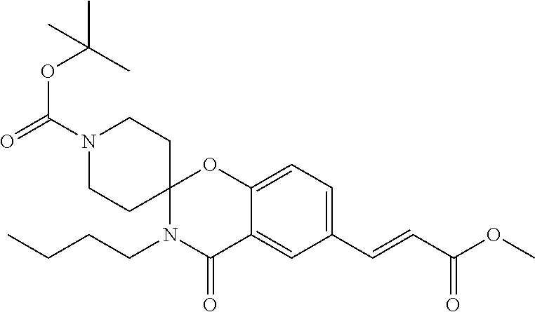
C12=CC=C(C=CC(OC)=O)C=C1C(=O)N(CCCC)C1(O2)CCN(C(=O)OC(C)(C)C)CC1
